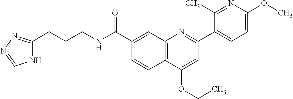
C1(C(NCCCC2=NN=CN2)=O)=CC2=C(C=C1)C(OCC)=CC(C1=CC=C(OC)N=C1C)=N2
